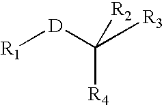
[D](C([R3])([R4])[R2])[R1]
